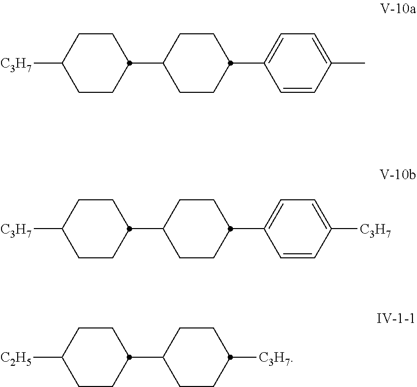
C1CC([C3H7])CCC1C1CCC(C2=CC=C(C)C=C2)CC1.C1CC([C3H7])CCC1C1CCC(C2=CC=C([C3H7])C=C2)CC1.C1CC([C2H5])CCC1C1CCC([C3H7])CC1
